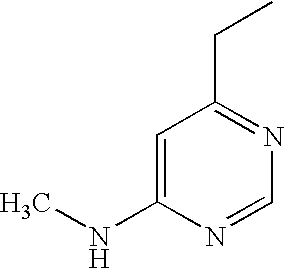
C1(CC)=NC=NC(NC)=C1
